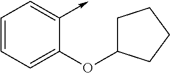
C1=CC=C(OC2CCCC2)C(->C)=C1
